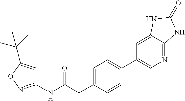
C1=C(CC(NC2=NOC(C(C)(C)C)=C2)=O)C=CC(C2=CN=C3C(=C2)NC(=O)N3)=C1
